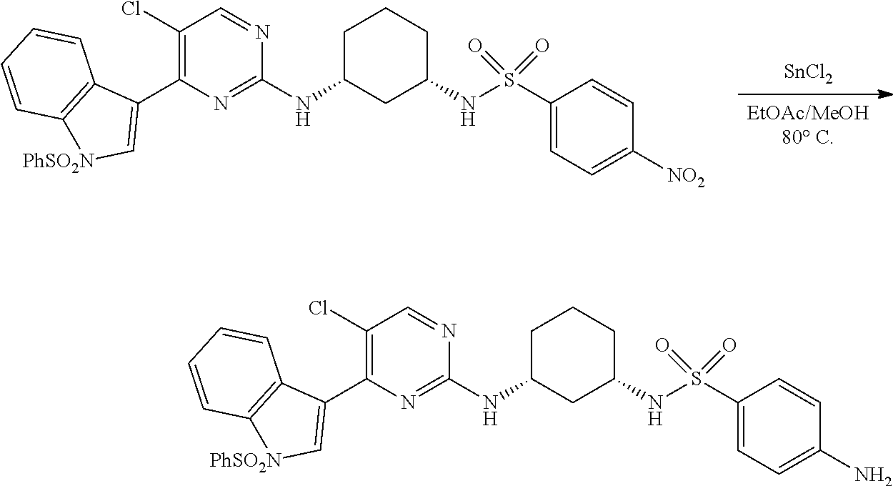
[EtOAc/MeOH80 C].[SnCl2].C1C(NC2=NC(C3=C[PhSO2N]C4=C3C=CC=C4)=C(Cl)C=N2)CC(NS(C2=CC=C([NO2])C=C2)(=O)=O)CC1.C1C(NC2=NC(C3=C[PhSO2N]C4=C3C=CC=C4)=C(Cl)C=N2)CC(NS(C2=CC=C(N)C=C2)(=O)=O)CC1
